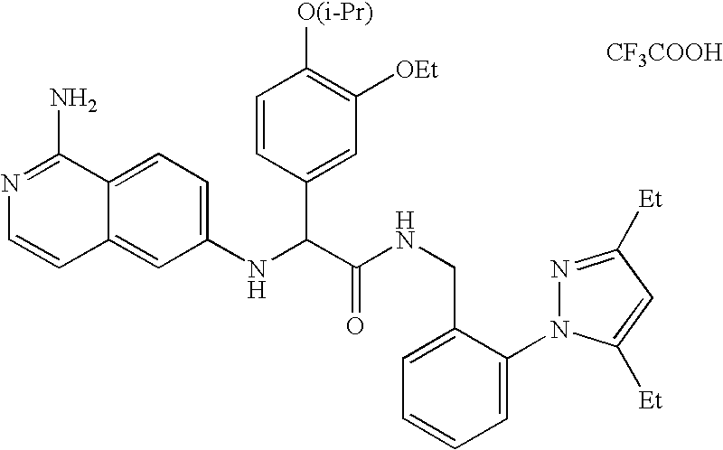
C1(NC(C(NCC2=CC=CC=C2N2N=C([Et])C=C2[Et])=O)C2=CC([OEt])=C([O(i-Pr)])C=C2)=CC=C2C(=C1)C=CN=C2N.[CF3COOH]
